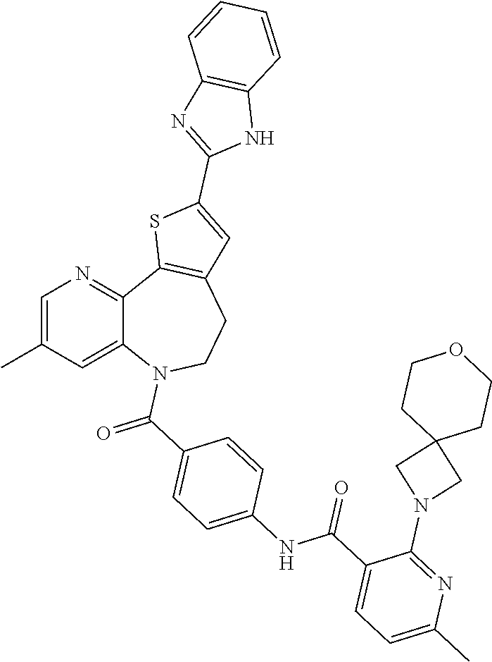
C1=C(C)C=C2C(=N1)C1=C(CCN2C(C2=CC=C(NC(C3=CC=C(C)N=C3N3CC4(C3)CCOCC4)=O)C=C2)=O)C=C(C2=NC3=C(N2)C=CC=C3)S1
